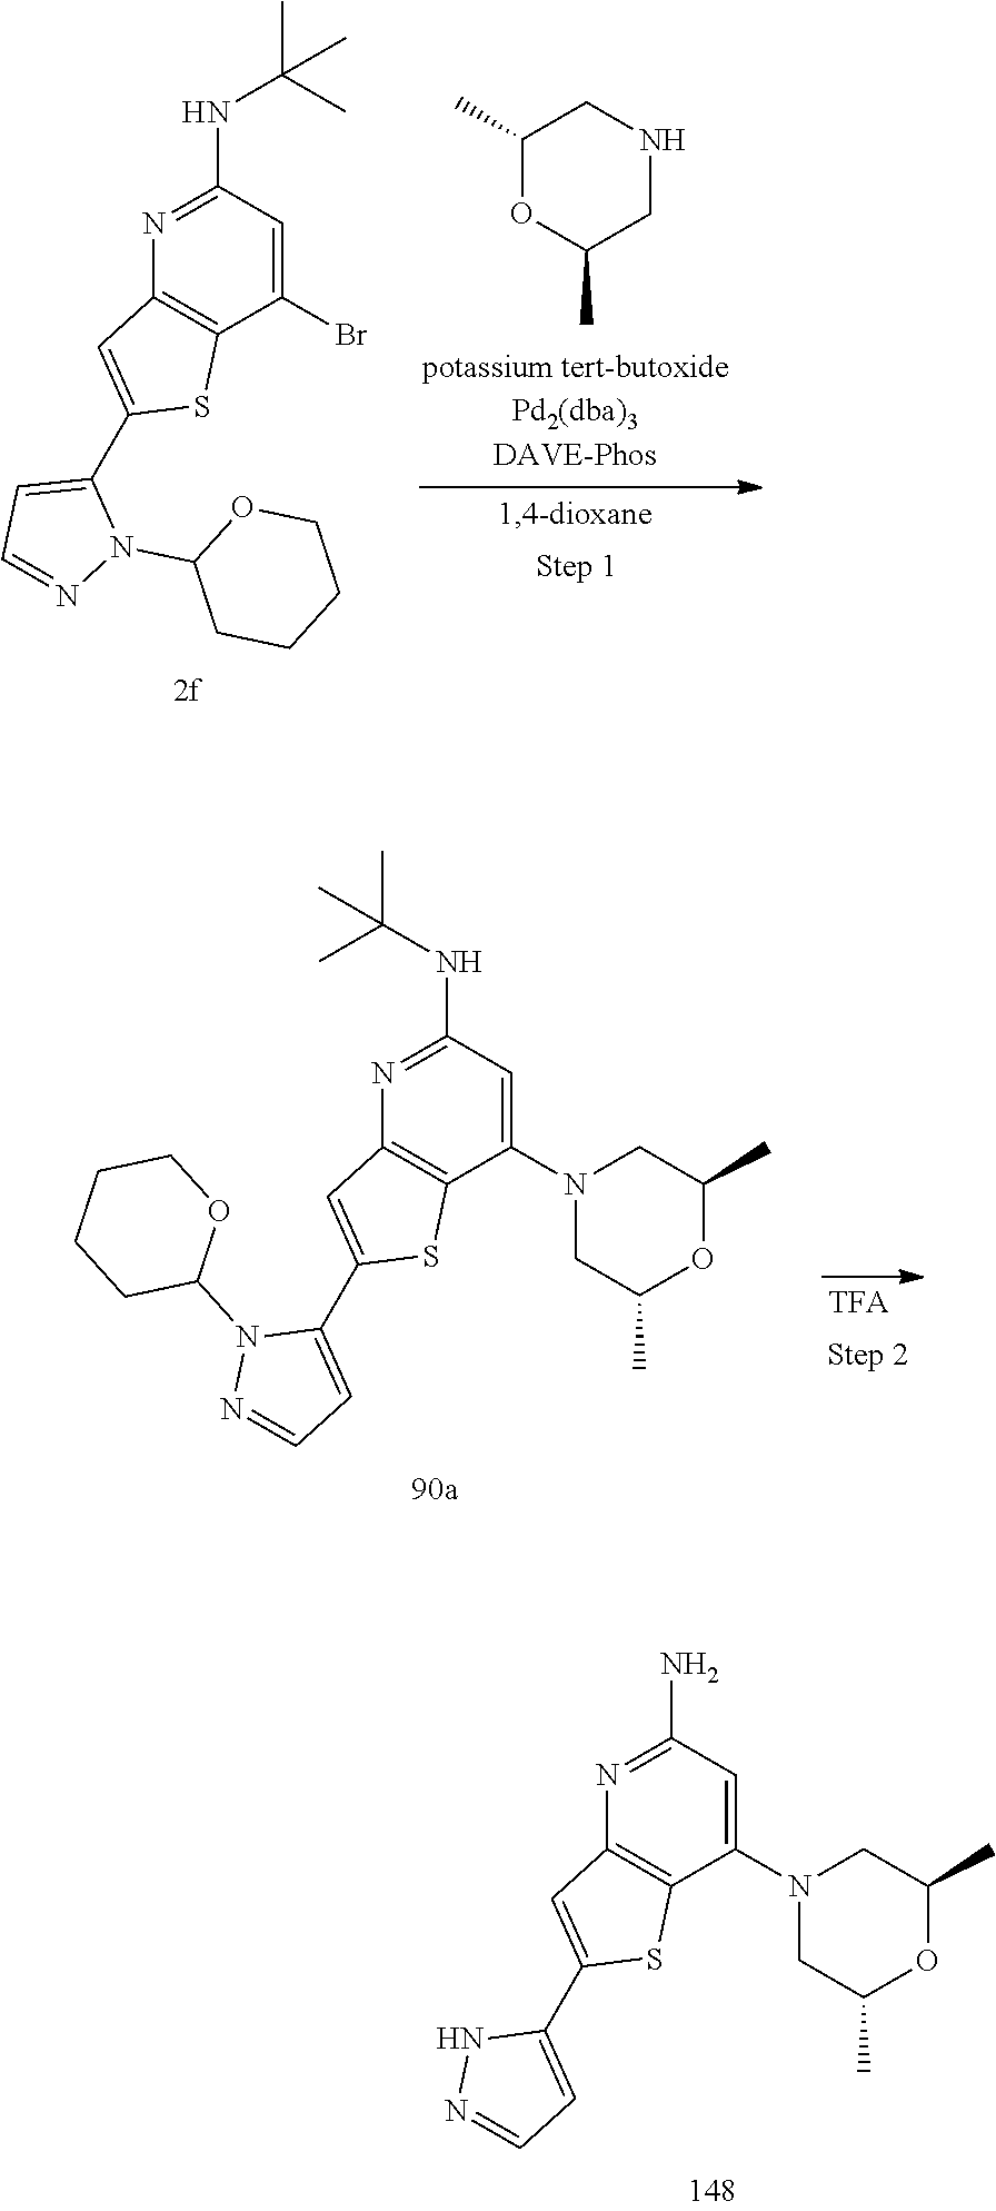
C1(C)OC(C)CNC1.C1(NC(C)(C)C)=NC2=C(C(Br)=C1)SC(C1=CC=NN1C1CCCCO1)=C2.C1(NC(C)(C)C)=NC2=C(C(N3CC(C)OC(C)C3)=C1)SC(C1=CC=NN1C1OCCCC1)=C2.C1(N)=NC2=C(C(N3CC(C)OC(C)C3)=C1)SC(C1=CC=NN1)=C2
